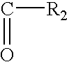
C(=O)[R2]
